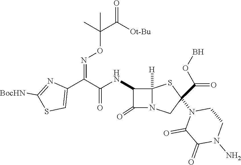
C1(C(C(NC2C(=O)N3C2([H])SC(N2C(=O)C(=O)N(N)CC2)(C(=O)OB)C3)=O)=NOC(C(=O)[Ot-Bu])(C)C)=CSC([BocHN])=N1
